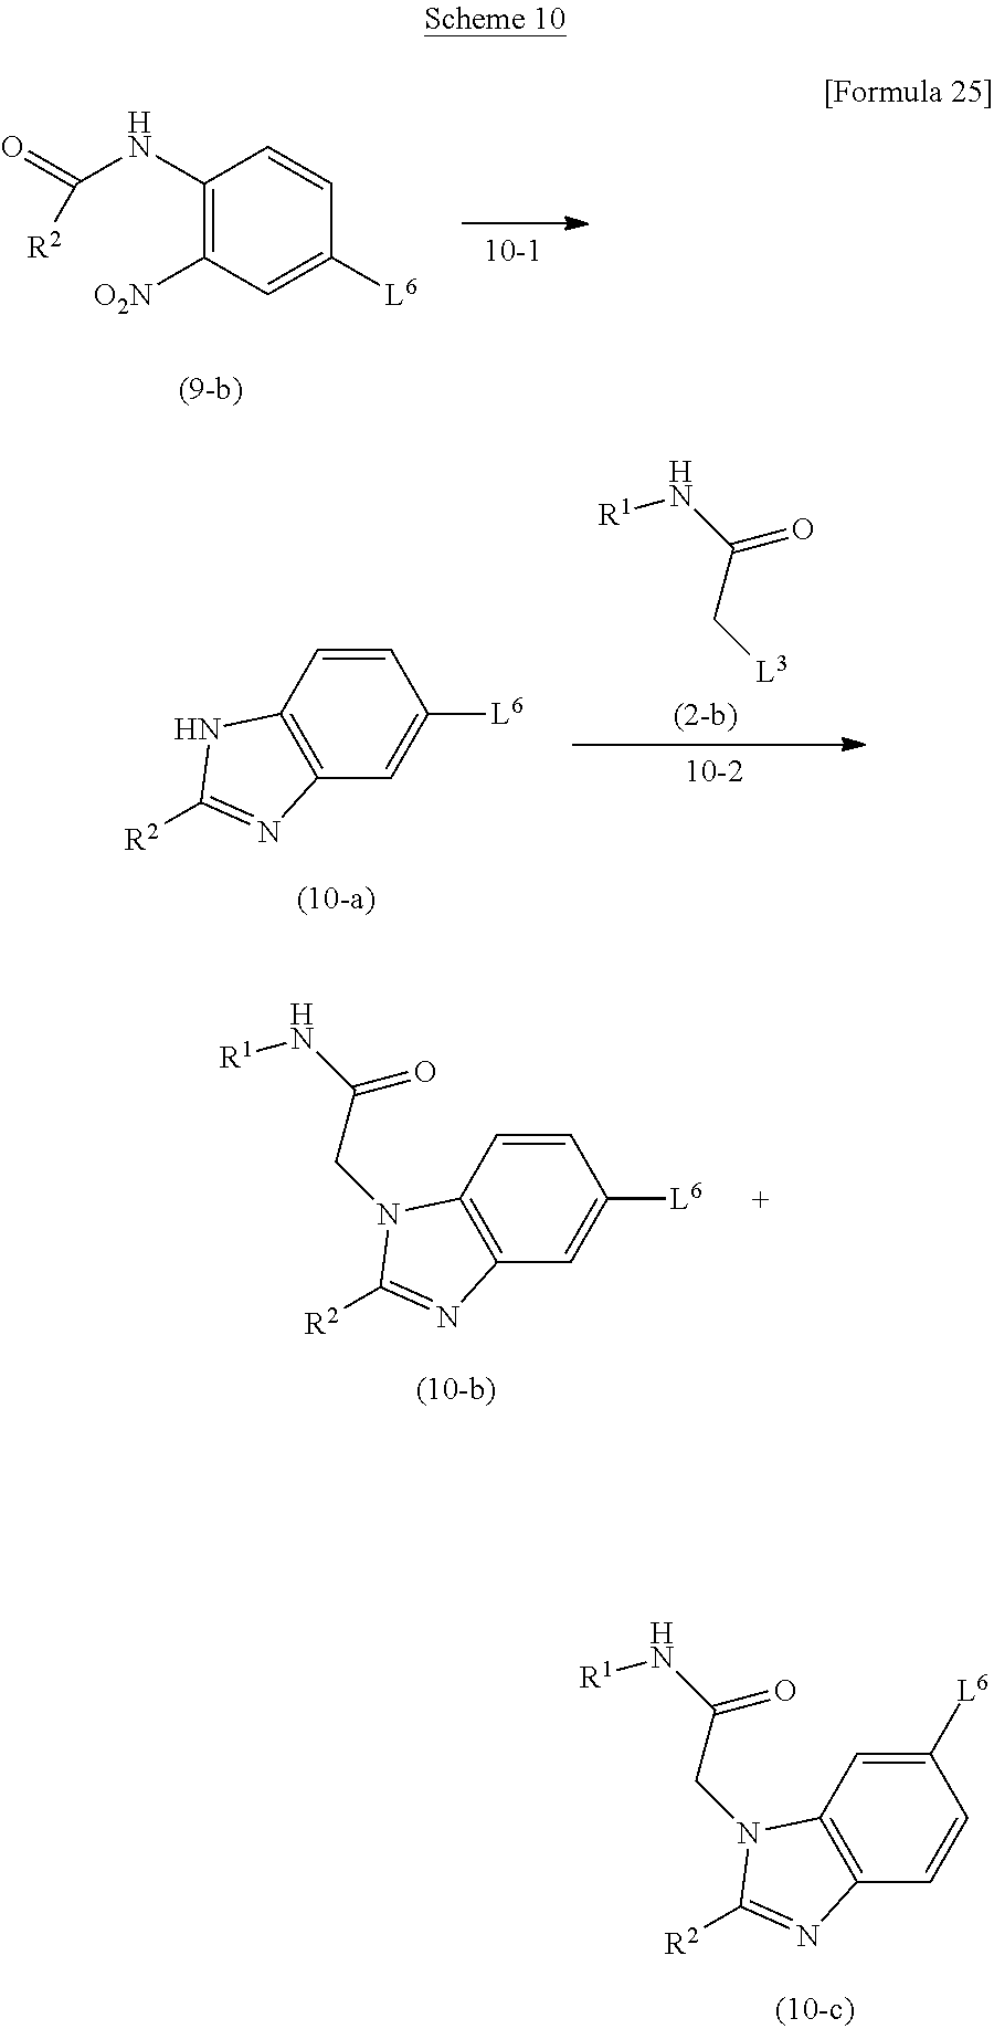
C1(NC(=O)[R2])=C([O2N])C=C([L6])C=C1.[L6]C1=CC2=C(C=C1)N(CC(N[R1])=O)C([R2])=N2.C1=CC2=C(C=C1[L6])N(CC(N[R1])=O)C([R2])=N2.[R1]NC(=O)C[L3].[L6]C1=CC2=C(C=C1)NC([R2])=N2
